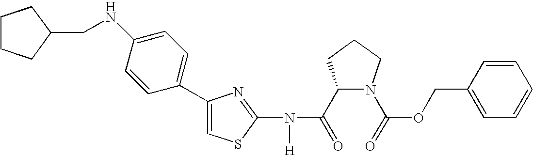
C1(C(=O)N(C2=NC(C3=CC=C(NCC4CCCC4)C=C3)=CS2)[H])N(C(=O)OCC2=CC=CC=C2)CCC1
